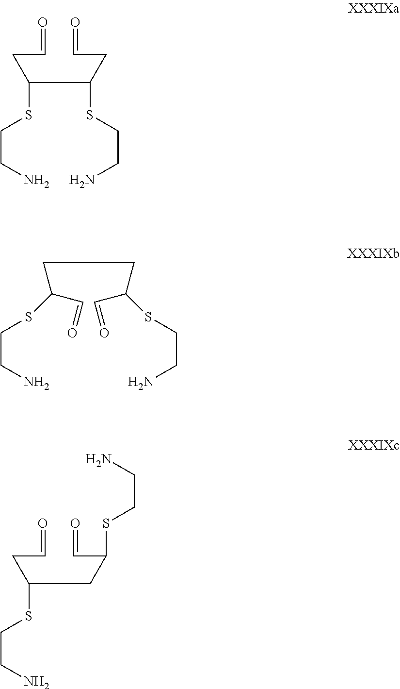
C(CC=O)(C(CC=O)SCCN)SCCN.C(C(C=O)SCCN)CC(C=O)SCCN.C(CC=O)(CC(C=O)SCCN)SCCN
